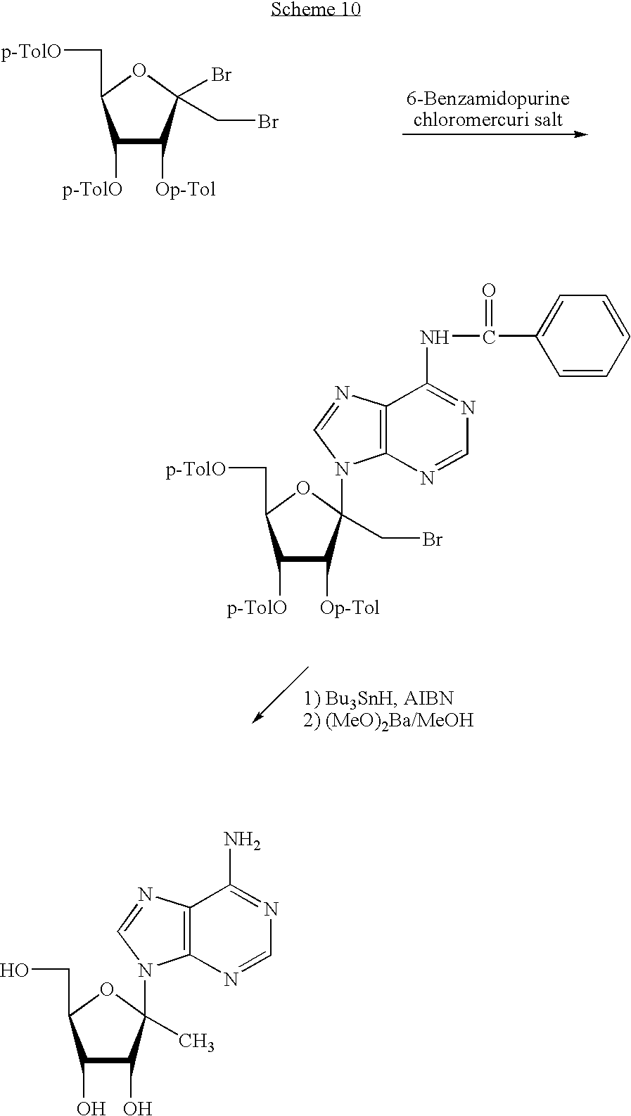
C1([p-TolO])C([Op-Tol])C(Br)(CBr)OC1C[p-TolO].C1([p-TolO])C([Op-Tol])C(CBr)(N2C3=C(N=C2)C(NC(=O)C2=CC=CC=C2)=NC=N3)OC1C[p-TolO].C1(O)C(O)C(C)(N2C3=C(N=C2)C(N)=NC=N3)OC1CO
